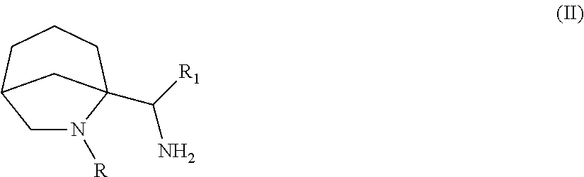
C1N([R])C2(C([R1])N)CCCC1C2
